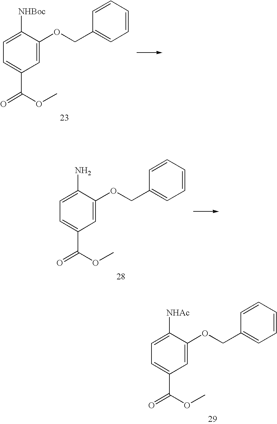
C1=C([NHBoc])C(OCC2=CC=CC=C2)=CC(C(=O)OC)=C1.C1=C(N)C(OCC2=CC=CC=C2)=CC(C(=O)OC)=C1.C1=C([NHAc])C(OCC2=CC=CC=C2)=CC(C(=O)OC)=C1
